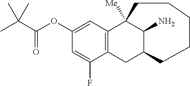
CC(C(OC1=CC2=C(CC3C(N)C2([Me])CCCCC3)C(F)=C1)=O)(C)C
